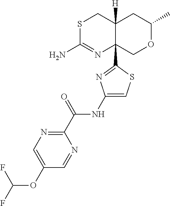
S1C(N)=NC2(C3=NC(NC(C4=NC=C(OC(F)F)C=N4)=O)=CS3)C([H])(C1)CC(C)OC2
